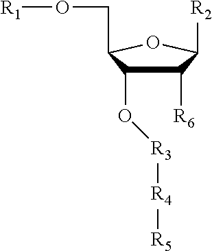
C1([R6])C(O[R3][R4][R5])C(CO[R1])OC1[R2]
